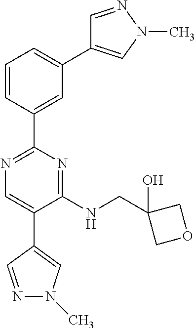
C1=CC(C2=NC=C(C3=CN(C)N=C3)C(NCC3(O)COC3)=N2)=CC(C2=CN(C)N=C2)=C1
